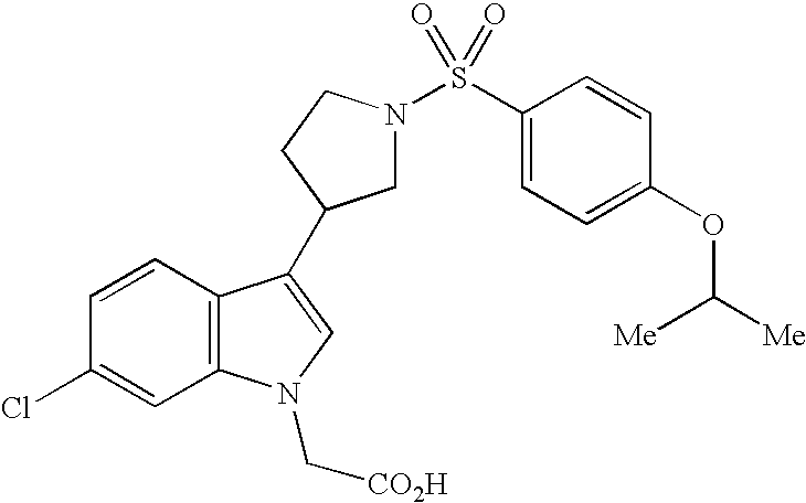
C1=CC2=C(C=C1Cl)N(C[CO2H])C=C2C1CN(S(C2=CC=C(OC([Me])[Me])C=C2)(=O)=O)CC1
